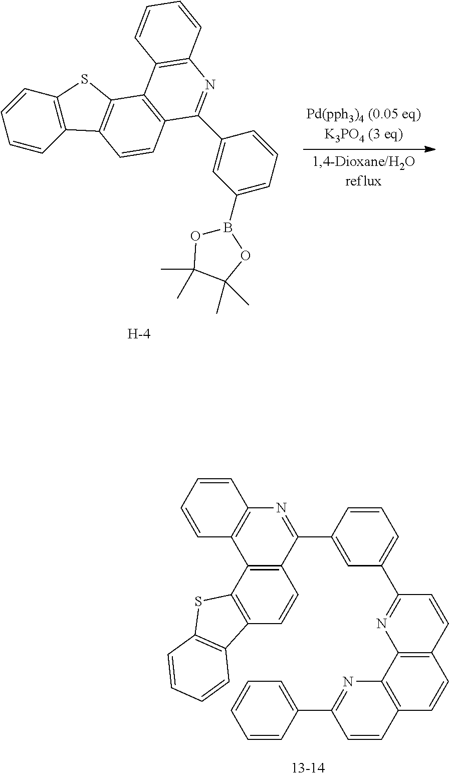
C1=CC=CC2=C1SC1=C2C=CC2=C1C1=C(N=C2C2=CC(B3OC(C)(C)C(C)(C)O3)=CC=C2)C=CC=C1.[H].C12=C(C3=C(C(C4=CC(C5=NC6=C(C=C5)C=CC5=C6N=C(C6=CC=CC=C6)C=C5)=CC=C4)=N1)C=CC1=C3SC3=C1C=CC=C3)C=CC=C2
